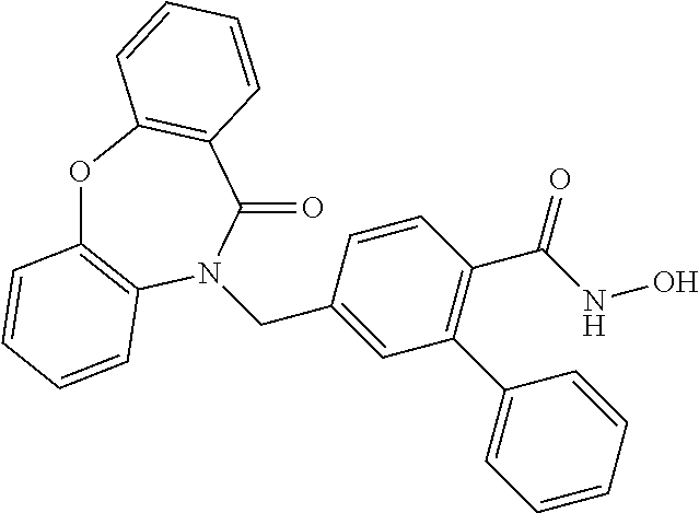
O1C2=C(N(CC3=CC(C4=CC=CC=C4)=C(C(NO)=O)C=C3)C(=O)C3=C1C=CC=C3)C=CC=C2
